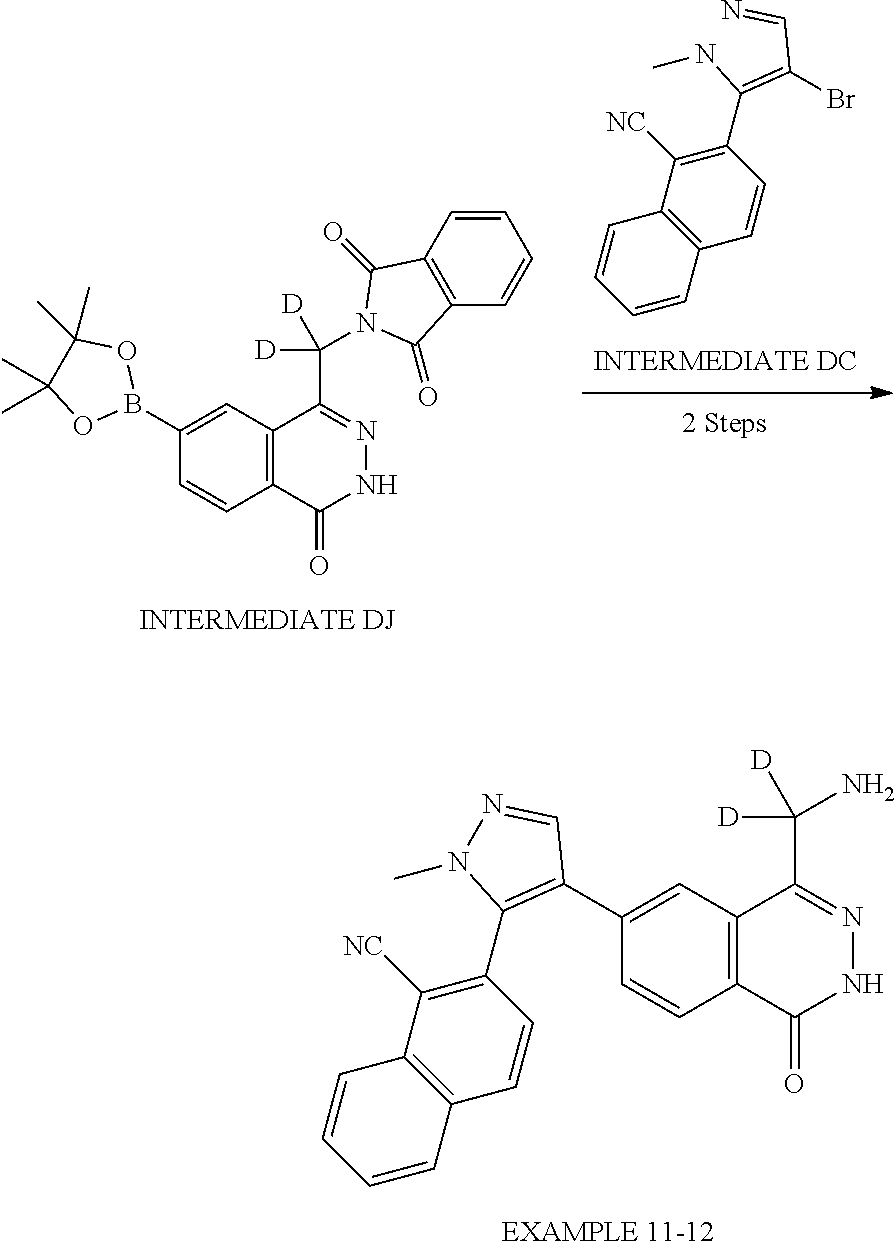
BrC(C=N)=C(NC)C1=C([NC])C2=C(C=C1)C=CC=C2.C12=C(C(C(N3C(=O)C4=C(C=CC=C4)C3=O)([D])[D])=NNC1=O)C=C(B1OC(C)(C)C(C)(C)O1)C=C2.C12=C(C(C(N)([D])[D])=NNC1=O)C=C(C1=C(C3=C([NC])C4=C(C=C3)C=CC=C4)N(C)N=C1)C=C2
